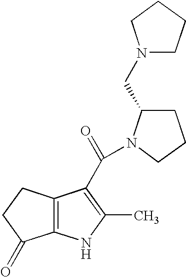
C12=C(NC(C)=C1C(=O)N1C(CN3CCCC3)CCC1)C(=O)CC2
